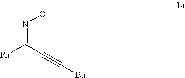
[Ph]C(C#C[Bu])=NO
